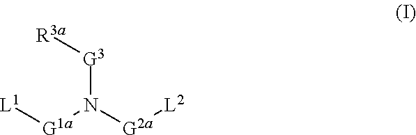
[L1][G1a]N([G2a][L2])[G3][R3a]
